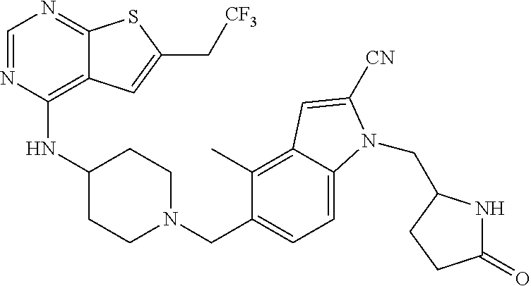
C1=NC(NC2CCN(CC3=CC=C4C(=C3C)C=C([CN])N4CC3NC(=O)CC3)CC2)=C2C(=N1)SC(C[CF3])=C2
